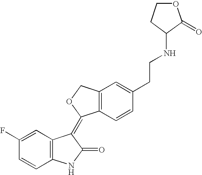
C1=C(F)C=CC2=C1C(=C1C3=C(CO1)C=C(CCNC1C(=O)OCC1)C=C3)C(=O)N2
